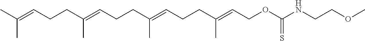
C(=CCCC(=CCCC(=CCOC(NCCOC)=S)C)C)(C)CCC=C(C)C
